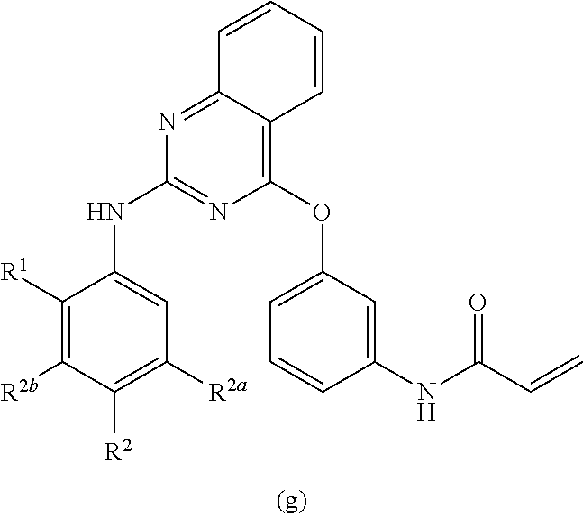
C1(OC2=CC=CC(NC(C=C)=O)=C2)=C2C(=NC(NC3=CC([R2a])=C([R2])C([R2b])=C3[R1])=N1)C=CC=C2
